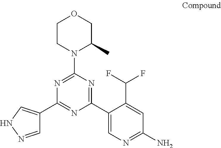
C1(C2=CN=C(N)C=C2C(F)F)=NC(N2C(C)COCC2)=NC(C2=CNN=C2)=N1
